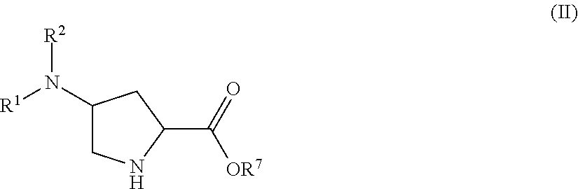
C1(N([R1])[R2])CNC(C(=O)[OR7])C1
